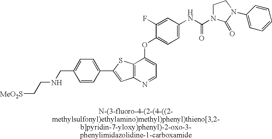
C1=C(CNCC[MeO2S])C=CC(C2=CC3=C(S2)C(OC2=CC=C(NC(=O)N4CCN(C5=CC=CC=C5)C4=O)C=C2F)=CC=N3)=C1
